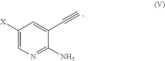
C1([X])=CN=C(N)C(C#C)=C1
